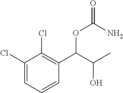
C1(Cl)=CC=CC(C(C(C)O)OC(N)=O)=C1Cl
